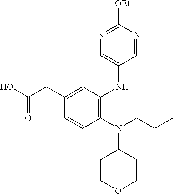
C1=CC(N(CC(C)C)C2CCOCC2)=C(NC2=CN=C([OEt])N=C2)C=C1CC(O)=O
